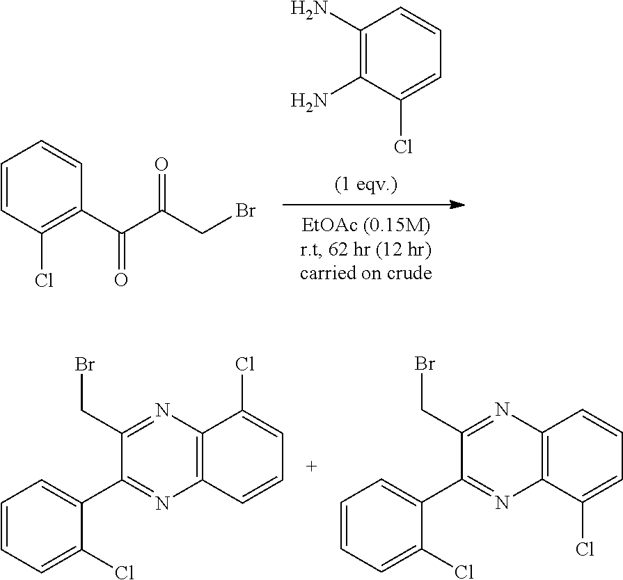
C1(N)=C(N)C(Cl)=CC=C1.C1=CC(Cl)=C(C(C(CBr)=O)=O)C=C1.C1=CC=C(Cl)C(C2=NC3=C(N=C2CBr)C(Cl)=CC=C3)=C1.C1=CC=C(Cl)C(C2=NC3=C(N=C2CBr)C=CC=C3Cl)=C1
